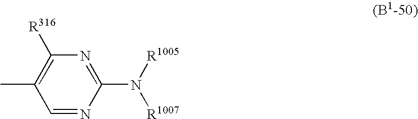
C1([R316])=C(C)C=NC(N([R1005])[R1007])=N1
